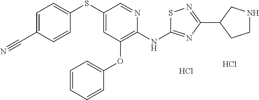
Cl.Cl.S(C1=CC(OC2=CC=CC=C2)=C(NC2=NC(C3CNCC3)=NS2)N=C1)C1=CC=C(C#N)C=C1
